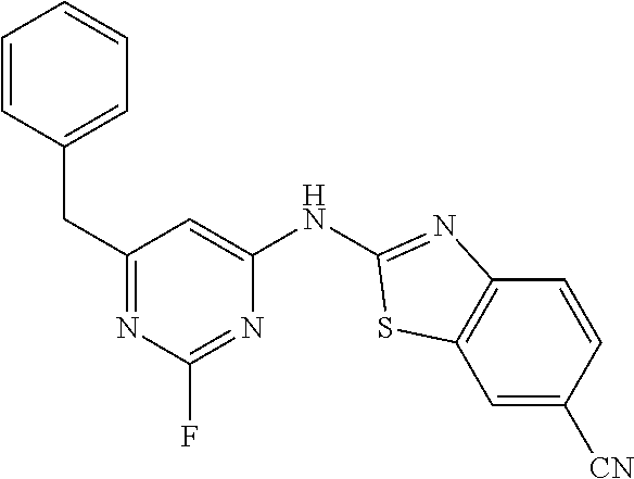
C1(CC2=CC=CC=C2)=NC(F)=NC(NC2=NC3=C(C=C([CN])C=C3)S2)=C1
